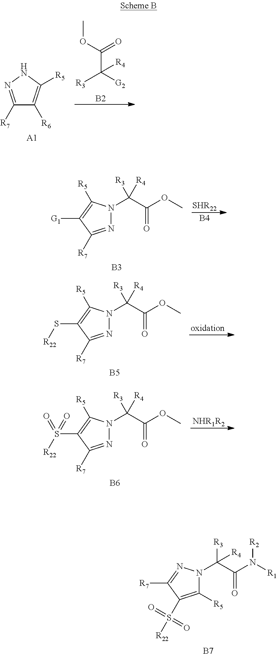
C1([R5])=C(S([R22])(=O)=O)C([R7])=NN1C([R3])(C(=O)N([R2])[R1])[R4].[B7].C1([R7])=NNC([R5])=C1[R6].[A1].C(C([R3])([G2])[R4])(=O)OC.[B2].N1=C([R7])C([G1])=C([R5])N1C(C(OC)=O)([R3])[R4].[B3].[SHR22].[B4].N1=C([R7])C(S[R22])=C([R5])N1C(C(OC)=O)([R3])[R4].[B5].[NHR1R2].N1=C([R7])C(S([R22])(=O)=O)=C([R5])N1C(C(OC)=O)([R3])[R4].[B6]
